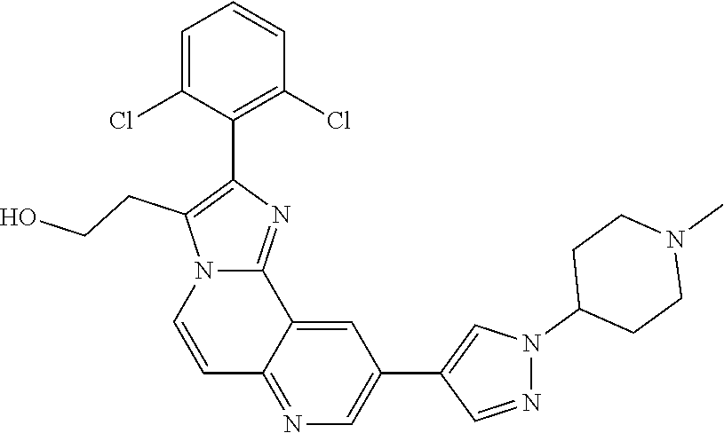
C1=C(Cl)C(C2=C(CCO)N3C(=N2)C2=CC(C4=CN(C5CCN(C)CC5)N=C4)=CN=C2C=C3)=C(Cl)C=C1
